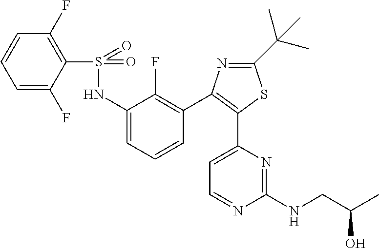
C1(S(=O)(NC2=CC=CC(C3=C(C4=CC=NC(NCC(C)O)=N4)SC(C(C)(C)C)=N3)=C2F)=O)=C(F)C=CC=C1F
